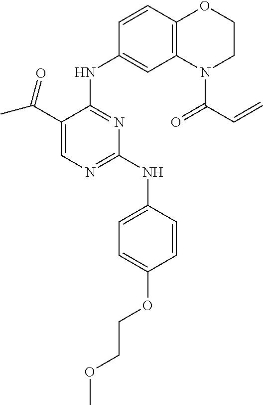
C1(C(C)=O)=CN=C(NC2=CC=C(OCCOC)C=C2)N=C1NC1=CC2=C(C=C1)OCCN2C(C=C)=O
